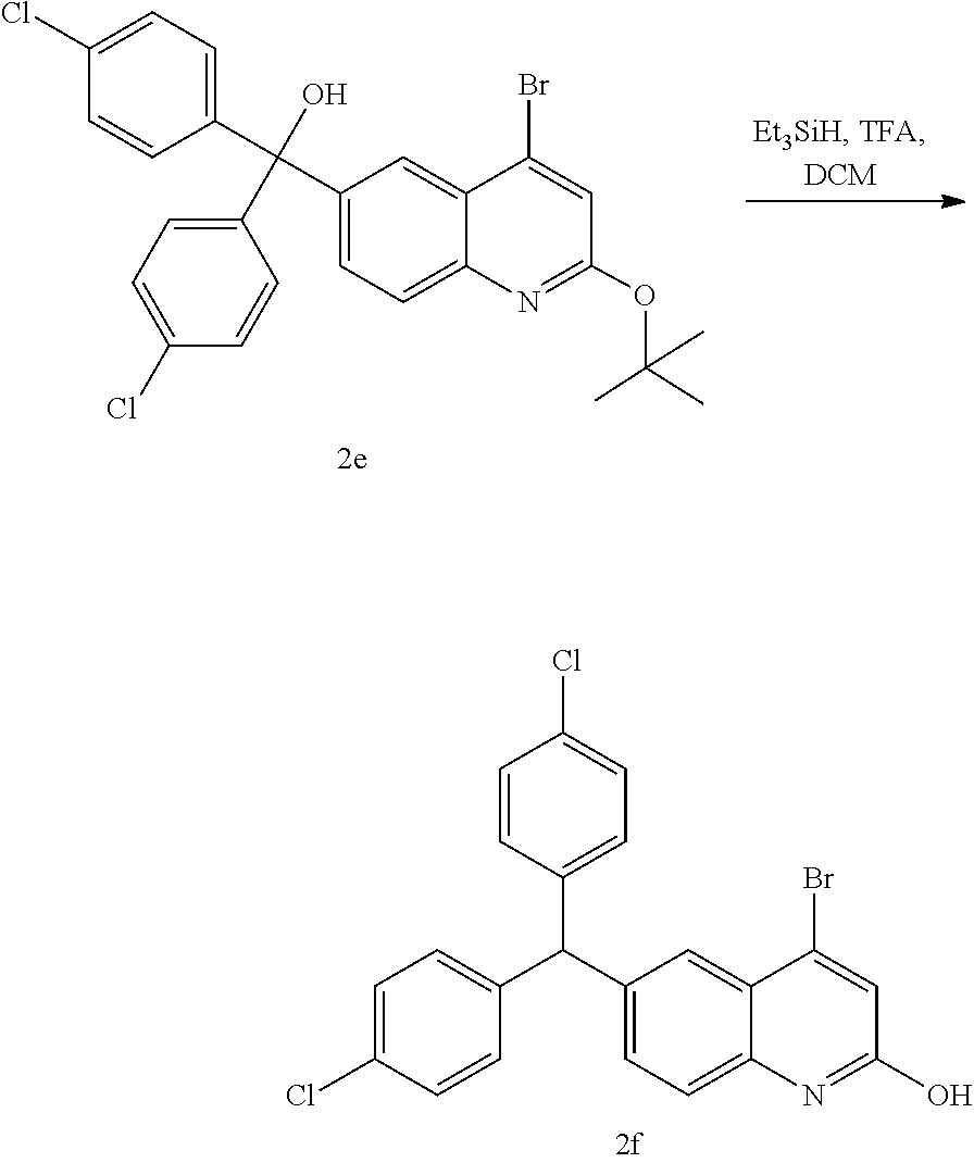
C1=C2C(=CC(C(C3=CC=C(Cl)C=C3)(C3=CC=C(Cl)C=C3)O)=C1)C(Br)=CC(OC(C)(C)C)=N2.C1(C(C2=CC=C3C(=C2)C(Br)=CC(O)=N3)C2=CC=C(Cl)C=C2)=CC=C(Cl)C=C1
